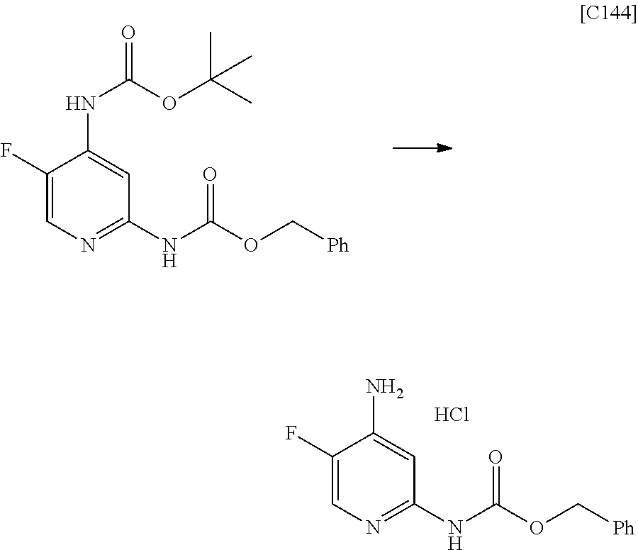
C1(F)=CN=C(NC(OC[Ph])=O)C=C1NC(OC(C)(C)C)=O.C1(F)=CN=C(NC(OC[Ph])=O)C=C1N.Cl
